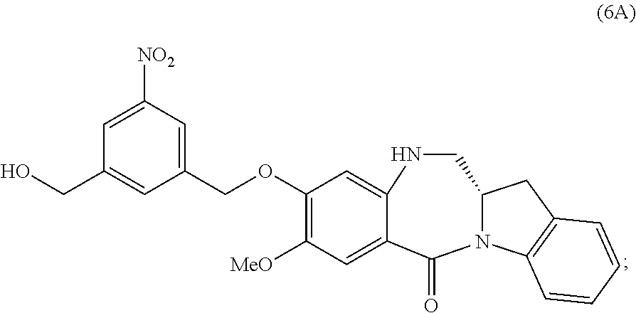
[NO2]C1=CC(CO)=CC(COC2=C([MeO])C=C3C(=C2)NCC2N(C3=O)C3=C(C2)C=CC=C3)=C1
